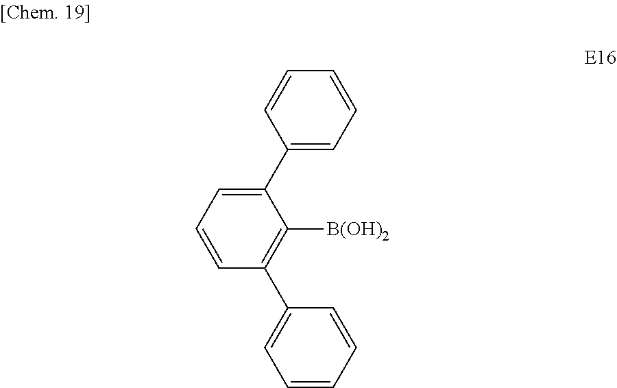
C1(C2=CC=CC=C2)=CC=CC(C2=CC=CC=C2)=C1[B(OH)2]
